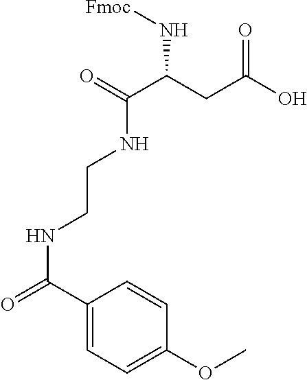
C1(C(=O)NCCNC(C(N[Fmoc])CC(O)=O)=O)=CC=C(OC)C=C1
